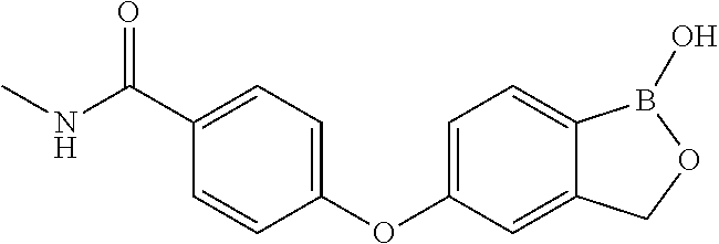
C1=C(C(NC)=O)C=CC(OC2=CC=C3C(=C2)COB3O)=C1
